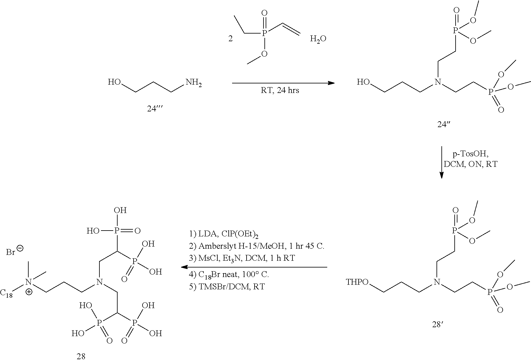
OCCCN.CCP(=O)(OC)C=C.O.OCCCN(CCP(=O)(OC)OC)CCP(OC)(OC)=O.[Br-].[N+](CCCN(CC(P(O)(=O)O)P(O)(O)=O)CC(P(O)(O)=O)P(O)(O)=O)(C)([C18])C.C(CCN(CCP(=O)(OC)OC)CCP(OC)(OC)=O)[THPO]
